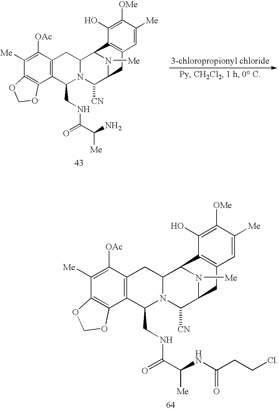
C12=C(C3=C(C([OAc])=C1[Me])CC1N(C3CNC(C(N)[Me])=O)C([CN])C3N([Me])C1C1=C(C3)C=C([Me])C([OMe])=C1O)OCO2.C12=C(C3=C(C([OAc])=C1[Me])CC1N(C3CNC(C(NC(CCCl)=O)[Me])=O)C([CN])C3N([Me])C1C1=C(C3)C=C([Me])C([OMe])=C1O)OCO2
